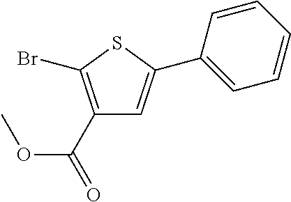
C1(C(OC)=O)=C(Br)SC(C2=CC=CC=C2)=C1
